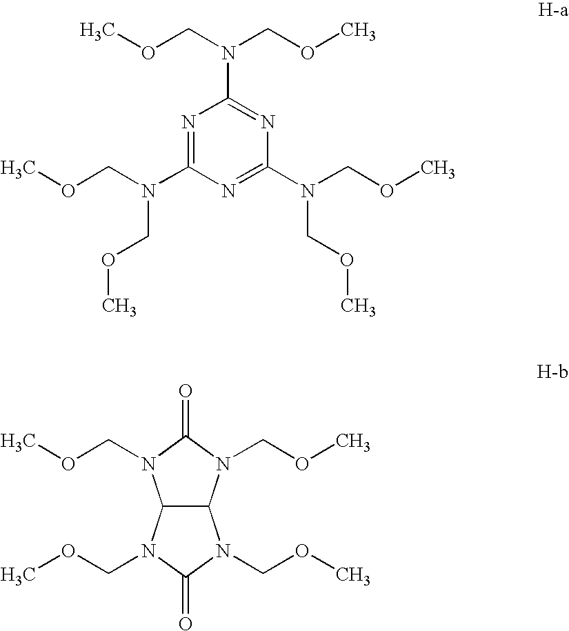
N1=C(N(COC)COC)N=C(N(COC)COC)N=C1N(COC)COC.C12C(N(COC)C(=O)N1COC)N(COC)C(=O)N2COC
